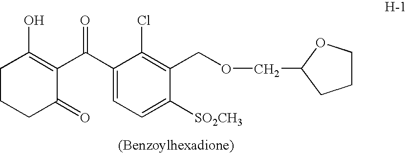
C1CCC(=O)C(C(C2=CC=C([SO2CH3])C(COCC3OCCC3)=C2Cl)=O)=C1O
